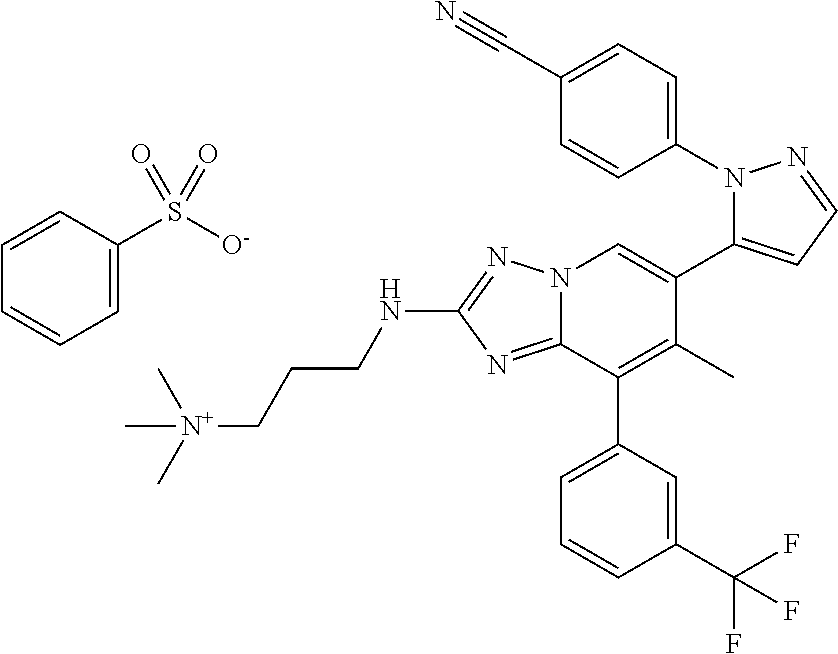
N12C(=NC(NCCC[N+](C)(C)C)=N1)C(C1=CC=CC(C(F)(F)F)=C1)=C(C)C(C1=CC=NN1C1=CC=C(C#N)C=C1)=C2.C1=C(S([O-])(=O)=O)C=CC=C1
